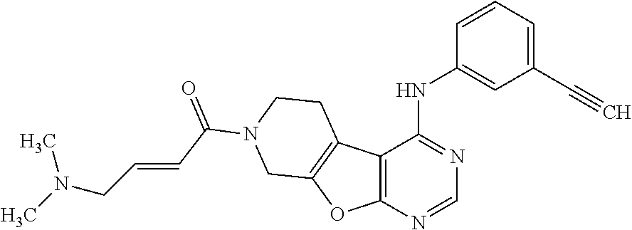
C12=C(N=CN=C1NC1=CC(C#C)=CC=C1)OC1=C2CCN(C(C=CCN(C)C)=O)C1
